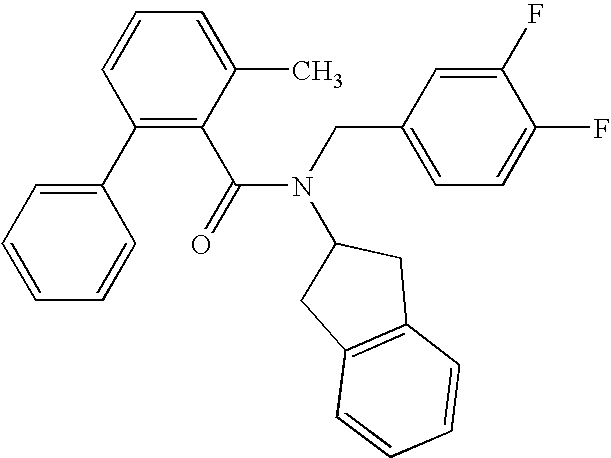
C1(C2=CC=CC=C2)=C(C(N(CC2=CC=C(F)C(F)=C2)C2CC3=C(C2)C=CC=C3)=O)C(C)=CC=C1
